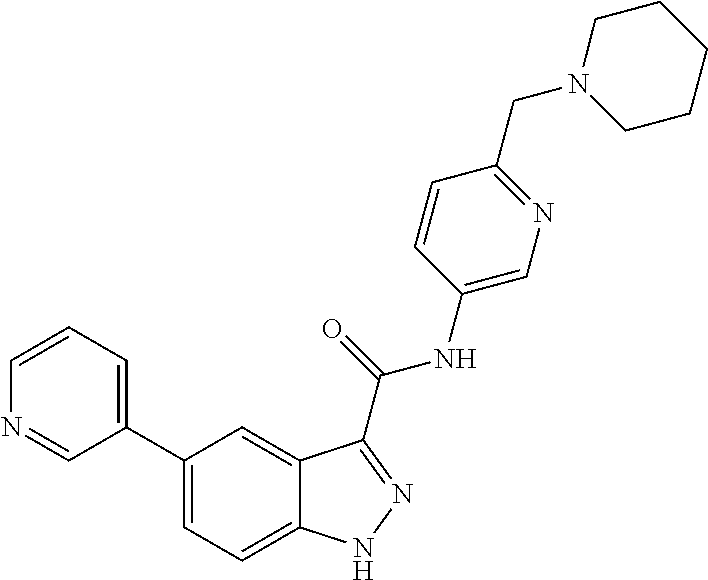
C1=CN=CC(C2=CC=C3C(=C2)C(C(NC2=CN=C(CN4CCCCC4)C=C2)=O)=NN3)=C1
